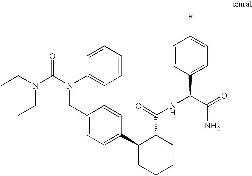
C1(CN(C(=O)N(CC)CC)C2=CC=CC=C2)=CC=C(C2CCCCC2C(NC(C2=CC=C(F)C=C2)C(=O)N)=O)C=C1
